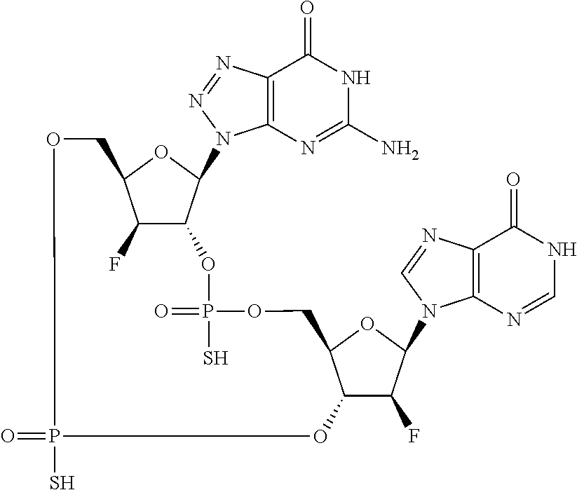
C12=C(N=NN1C1C3C(F)C(O1)COP(S)(=O)OC1C(F)C(N4C5=C(C(=O)NC=N5)N=C4)OC1COP(=O)(S)O3)C(=O)NC(N)=N2
